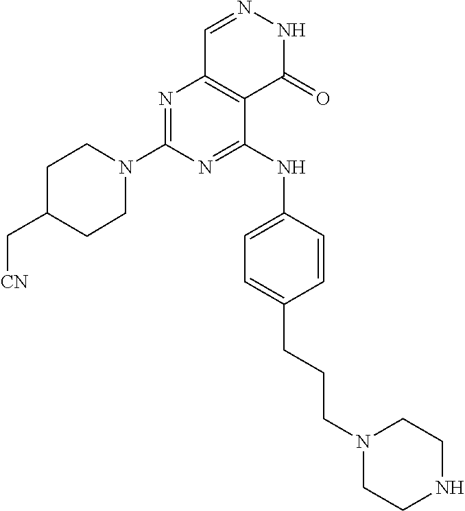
N1=C(N2CCC(C[CN])CC2)N=C(NC2=CC=C(CCCN3CCNCC3)C=C2)C2=C1C=NNC2=O
